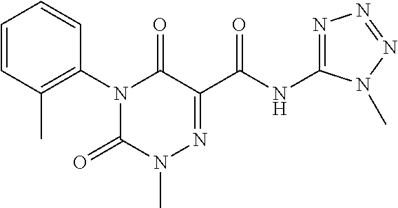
N1(C2=C(C)C=CC=C2)C(=O)N(C)N=C(C(NC2=NN=NN2C)=O)C1=O
